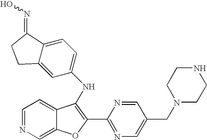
N(C1=C(C2=NC=C(CN3CCNCC3)C=N2)OC2=CN=CC=C21)C1=CC=C2C(=C1)CCC2=NO
